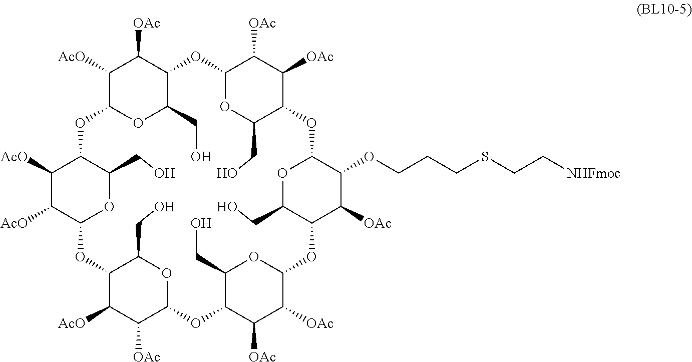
C1([AcO])C2OC(CO)C(C1[OAc])OC1OC(CO)C(C([OAc])C1[OAc])OC1C(OCCCSCC[NHFmoc])C([OAc])C(OC3C([OAc])C([OAc])C(OC4C([OAc])C([AcO])C(OC5C([AcO])C([AcO])C(O2)C(CO)O5)C(CO)O4)C(CO)O3)C(CO)O1
